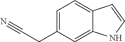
C1=C(CC#N)C=C2C(=C1)C=CN2
